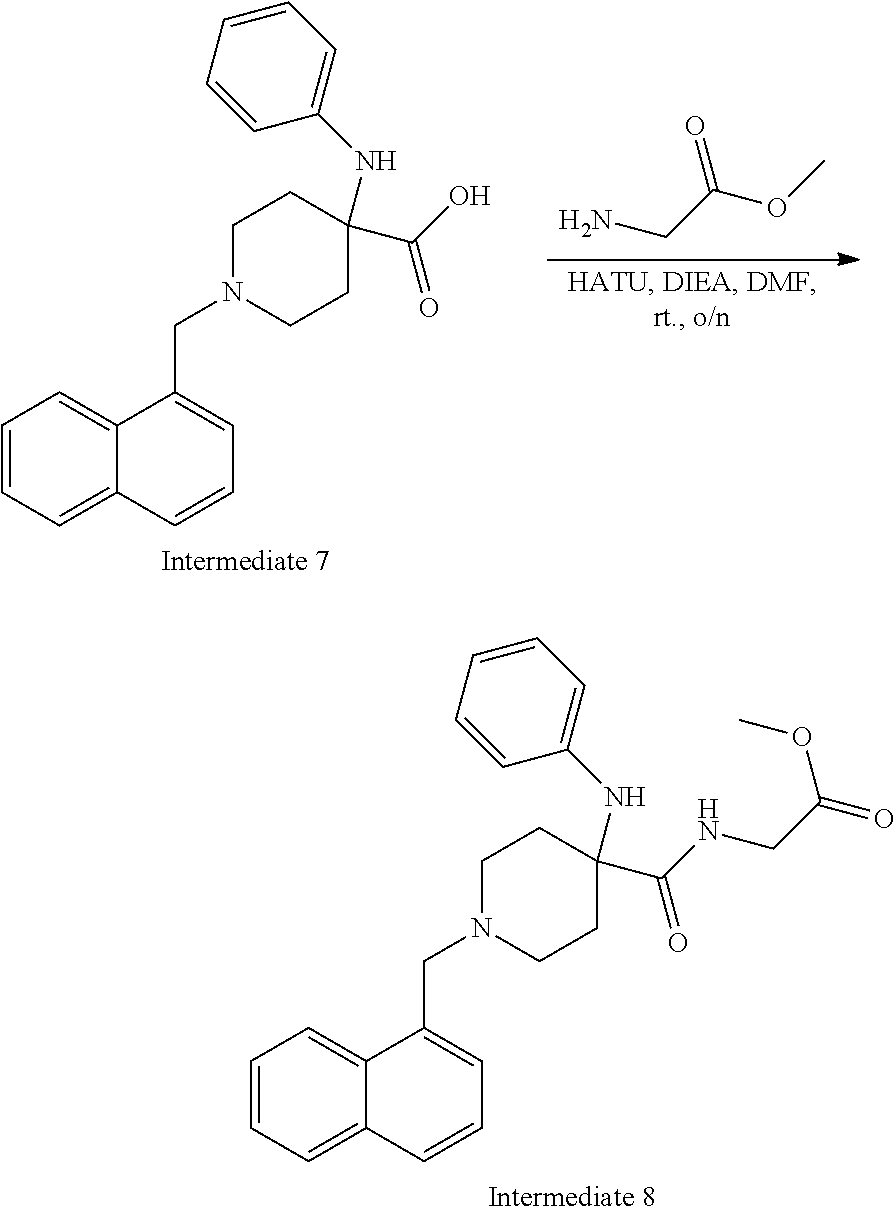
C1=CC=C2C(=C1)C(CN1CCC(NC3=CC=CC=C3)(C(O)=O)CC1)=CC=C2.O=C(CN)OC.C1=CC=C2C(=C1)C(CN1CCC(NC3=CC=CC=C3)(C(NCC(=O)OC)=O)CC1)=CC=C2
